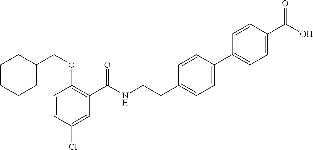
C1=CC(Cl)=CC(C(NCCC2=CC=C(C3=CC=C(C(O)=O)C=C3)C=C2)=O)=C1OCC1CCCCC1
